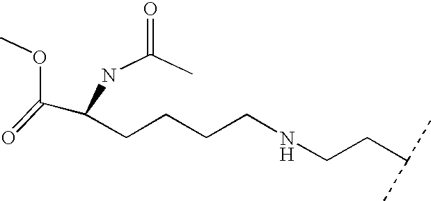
C(CCCNCCC(C)C)C(C(OC)=O)NC(C)=O
